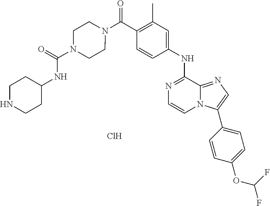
N1=C(NC2=CC(C)=C(C(=O)N3CCN(C(=O)NC4CCNCC4)CC3)C=C2)C2=NC=C(C3=CC=C(OC(F)F)C=C3)N2C=C1.Cl
